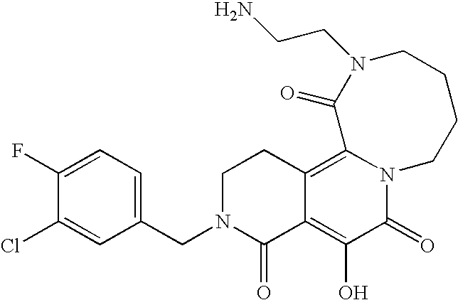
C1(CN2C(=O)C3=C(O)C(=O)N4C(=C3CC2)C(=O)N(CCN)CCCC4)=CC=C(F)C(Cl)=C1
